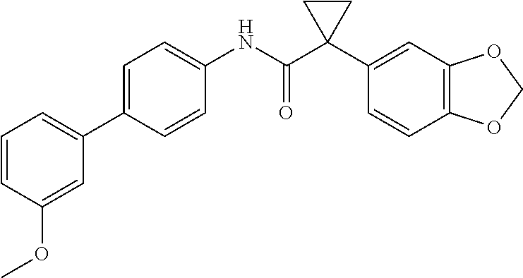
C1=CC(C2=CC=CC(OC)=C2)=CC=C1NC(C1(C2=CC3=C(C=C2)OCO3)CC1)=O
